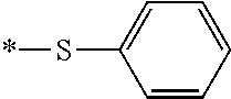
C1=CC=CC=C1S*
